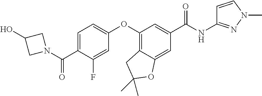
C1=C(C(N2CC(O)C2)=O)C(F)=CC(OC2=C3C(=CC(C(NC4=NN(C)C=C4)=O)=C2)OC(C)(C)C3)=C1
